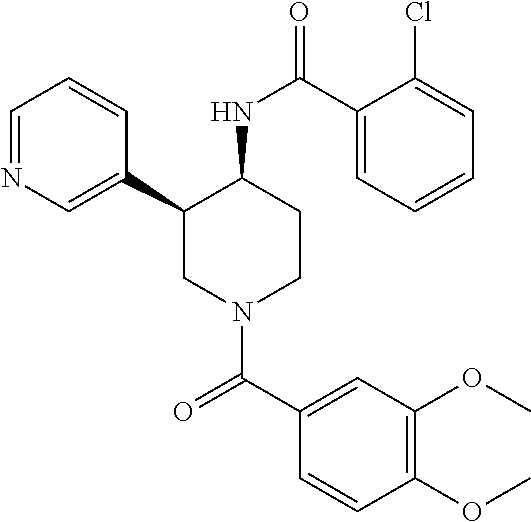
C1=NC=C(C2CN(C(C3=CC(OC)=C(OC)C=C3)=O)CCC2NC(=O)C2=CC=CC=C2Cl)C=C1
